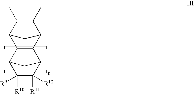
C1(C)C(C)C2C3C(C1C2)C1C([R11])([R12])C([R10])([R9])C3C1
